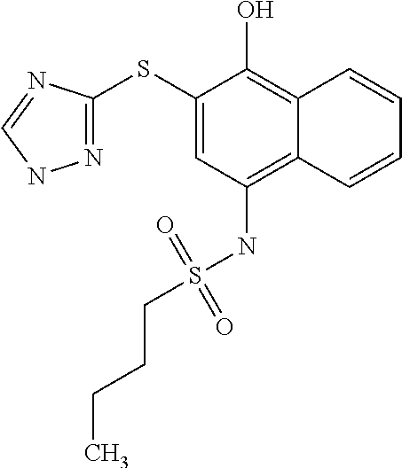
N1=C(SC2=CC(NS(=O)(=O)CCCC)=C3C(=C2O)C=CC=C3)N=CN1
